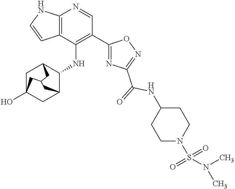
C12=C(C(NC3C4CC5(O)CC3CC(C5)C4)=C(C3=NC(C(NC4CCN(S(N(C)C)(=O)=O)CC4)=O)=NO3)C=N1)C=CN2
